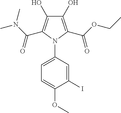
C1(O)=C(C(OCC)=O)N(C2=CC=C(OC)C(I)=C2)C(C(N(C)C)=O)=C1O
